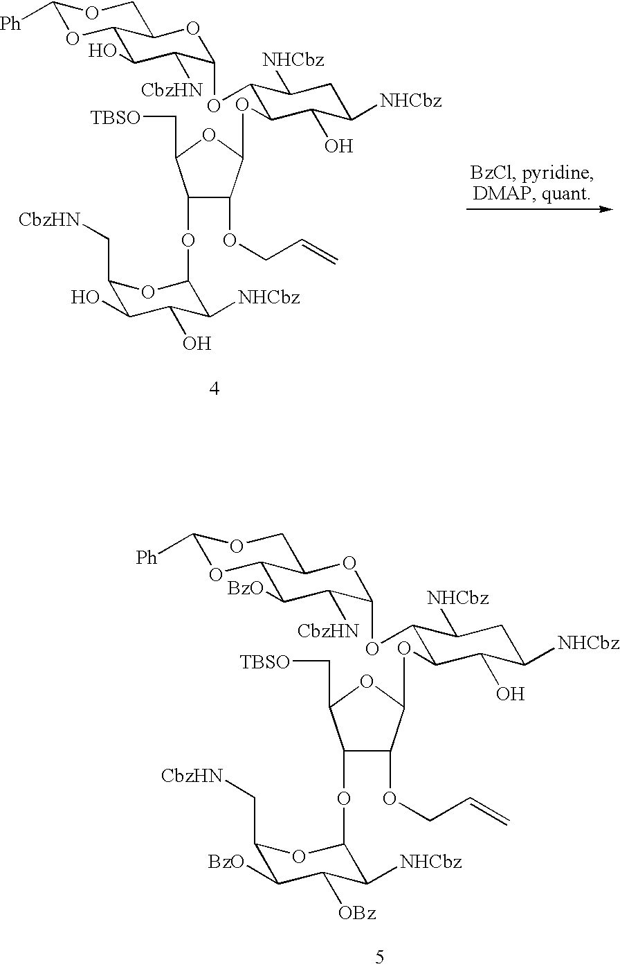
C1([BzO])C([CbzHN])C(OC2C(OC3C(OCC=C)C(OC4C([NHCbz])C([OBz])C([BzO])C(C[CbzHN])O4)C(C[TBSO])O3)C(O)C([NHCbz])CC2[NHCbz])OC2C1OC([Ph])OC2.C1(O)C([CbzHN])C(OC2C(OC3C(OCC=C)C(OC4C([NHCbz])C(O)C(O)C(C[CbzHN])O4)C(C[TBSO])O3)C(O)C([NHCbz])CC2[NHCbz])OC2C1OC([Ph])OC2
